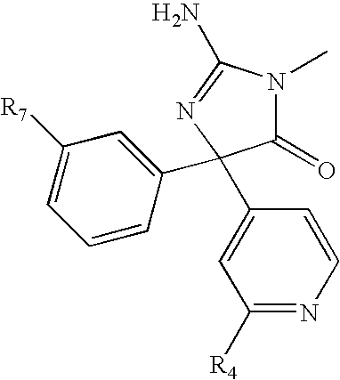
C1([R7])=CC=CC(C2(C3=CC([R4])=NC=C3)C(=O)N(C)C(N)=N2)=C1
